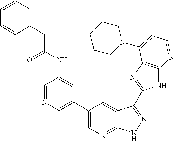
C1=NC=C(C2=CN=C3C(=C2)C(C2=NC4=C(N2)N=CC=C4N2CCCCC2)=NN3)C=C1NC(CC1=CC=CC=C1)=O
